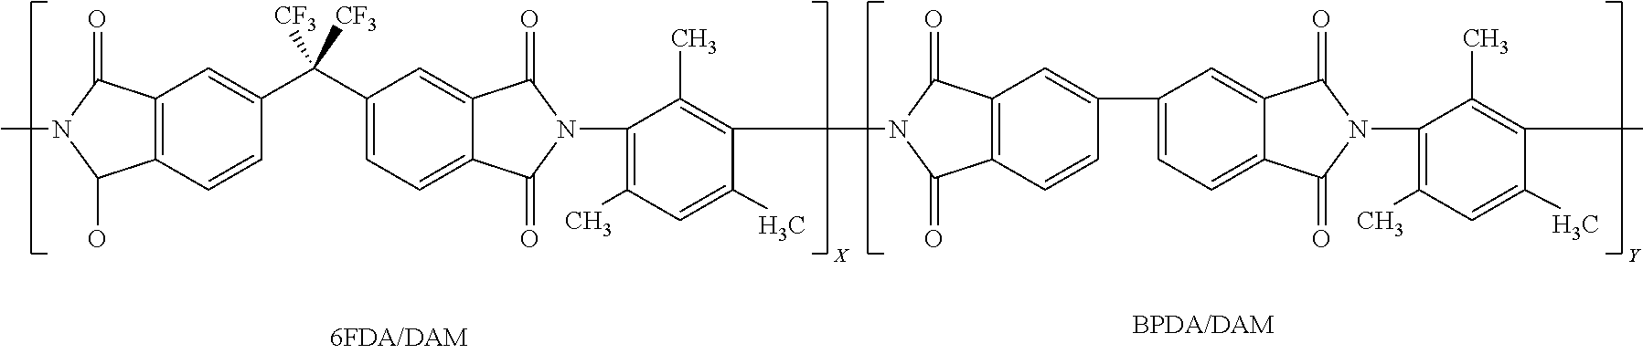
C12=C(C=CC(C(C3=CC=C4C(=C3)C(=O)N(C3=C(C)C=C(C)C(N5C(=O)C6=C(C5=O)C=C(C5=CC=C7C(=C5)C(=O)N(C5=C(C)C=C(C)C(C)=C5C)C7=O)C=C6)=C3C)C4=O)([CF3])[CF3])=C1)C(O)N(C)C2=O
